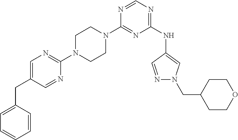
C1(N2CCN(C3=NC=C(CC4=CC=CC=C4)C=N3)CC2)=NC(NC2=CN(CC3CCOCC3)N=C2)=NC=N1
